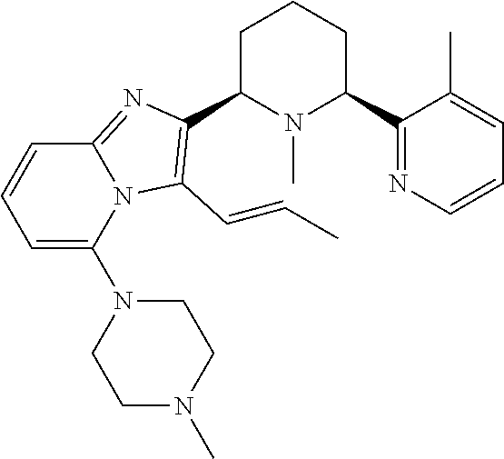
C1C(C2=C(C=CC)N3C(=N2)C=CC=C3N2CCN(C)CC2)N(C)C(C2=NC=CC=C2C)CC1
